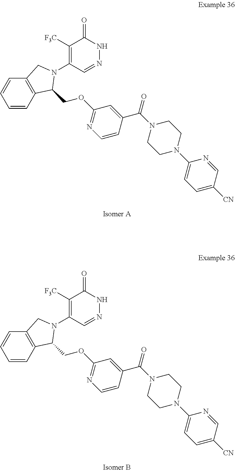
C1([F3C])=C(N2CC3=C(C2COC2=NC=CC(C(=O)N4CCN(C5=CC=C([CN])C=N5)CC4)=C2)C=CC=C3)C=NNC1=O.C1([F3C])=C(N2CC3=C(C2COC2=NC=CC(C(=O)N4CCN(C5=CC=C([CN])C=N5)CC4)=C2)C=CC=C3)C=NNC1=O
